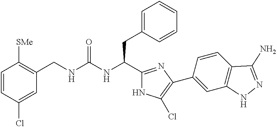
C1=CC(Cl)=CC(CNC(NC(C2=NC(C3=CC4=C(C=C3)C(N)=NN4)=C(Cl)N2)CC2=CC=CC=C2)=O)=C1[SMe]
